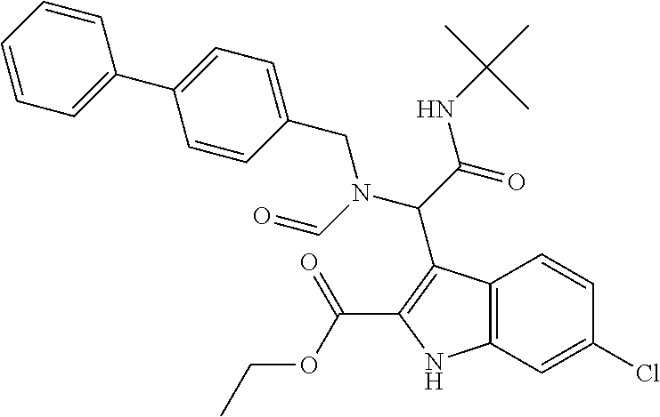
C12=C(NC(C(OCC)=O)=C1C(C(NC(C)(C)C)=O)N(CC1=CC=C(C3=CC=CC=C3)C=C1)C=O)C=C(Cl)C=C2
